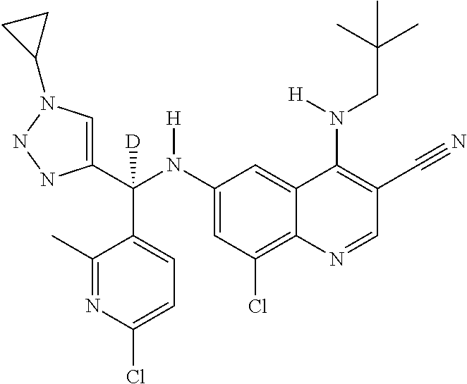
C1(N(C(C2=CN(C3CC3)NN2)(C2=CC=C(Cl)N=C2C)[D])[H])=CC(Cl)=C2C(=C1)C(N(CC(C)(C)C)[H])=C(C#N)C=N2
